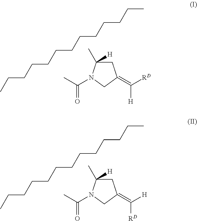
C([H])([RD])=C1CC(C)([H])N(C(C)=O)C1.CCCCCCCCCCCCC.C([RD])([H])=C1CC(C)([H])N(C(C)=O)C1.CCCCCCCCCCCCC
